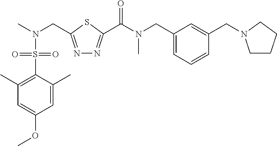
C1=C(C)C(S(N(C)CC2=NN=C(C(N(CC3=CC=CC(CN4CCCC4)=C3)C)=O)S2)(=O)=O)=C(C)C=C1OC
